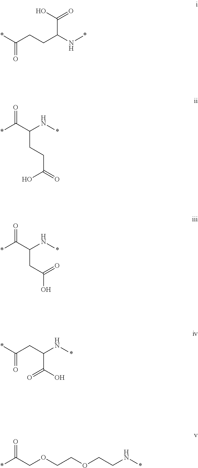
C(C(N*)CCC(*)=O)(O)=O.O=C(C(N*)CCC(=O)O)*.O=C(C(N*)CC(O)=O)*.*C(CC(N*)C(O)=O)=O.*C(COCCOCCN*)=O
